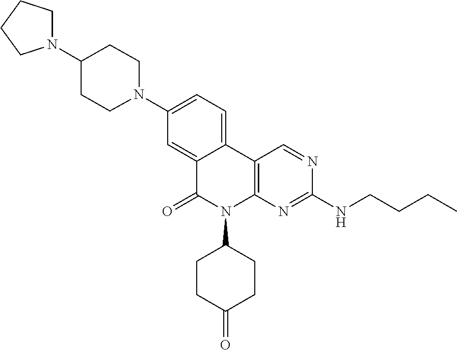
C12=CC(N3CCC(N4CCCC4)CC3)=CC=C1C1=C(N(C3CCC(=O)CC3)C2=O)N=C(NCCCC)N=C1
